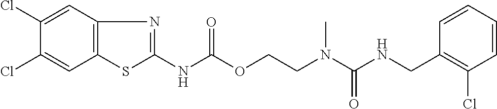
C1=CC(CNC(N(CCOC(NC2=NC3=C(S2)C=C(Cl)C(Cl)=C3)=O)C)=O)=C(Cl)C=C1
